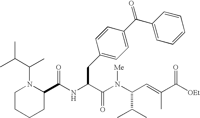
N(C(C(N(C(C(C)C)C=C(C)C([OEt])=O)[Me])=O)CC1=CC=C(C(=O)C2=CC=CC=C2)C=C1)C(C1N(C(C(C)C)C)CCCC1)=O
